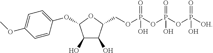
C1=CC(OC2C(O)C(O)C(COP(OP(OP([OH])(=O)O)(=O)O)(=O)O)O2)=CC=C1OC
